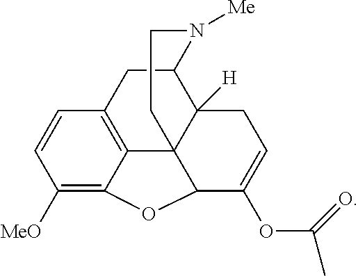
C12=C3CC4C5([H])C1(C(C(OC(C)=O)=CC5)OC2=C([MeO])C=C3)CCN4[Me]
